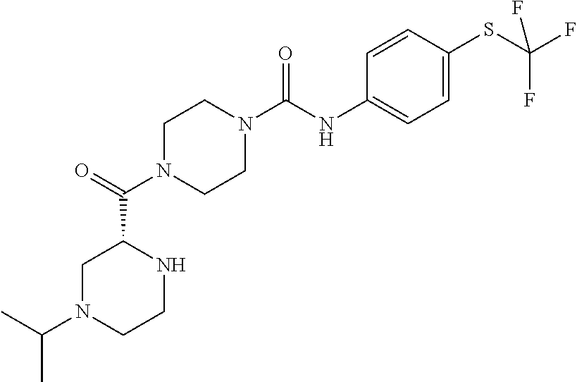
C1N(C(C2CN(C(C)C)CCN2)=O)CCN(C(NC2=CC=C(SC(F)(F)F)C=C2)=O)C1
